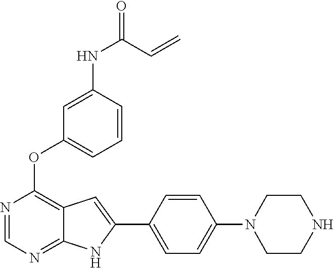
N1=CN=C2C(=C1OC1=CC=CC(NC(=O)C=C)=C1)C=C(C1=CC=C(N3CCNCC3)C=C1)N2
